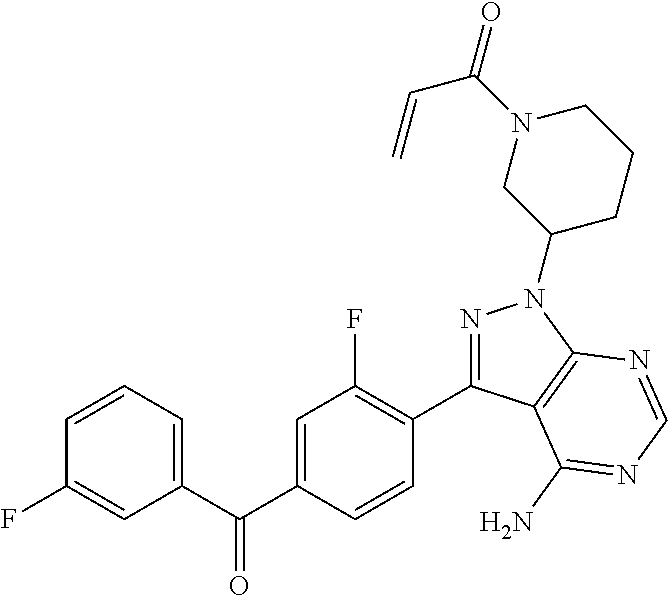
C1(C(C2=CC(F)=C(C3=NN(C4CCCN(C(=O)C=C)C4)C4=C3C(N)=NC=N4)C=C2)=O)=CC=CC(F)=C1
